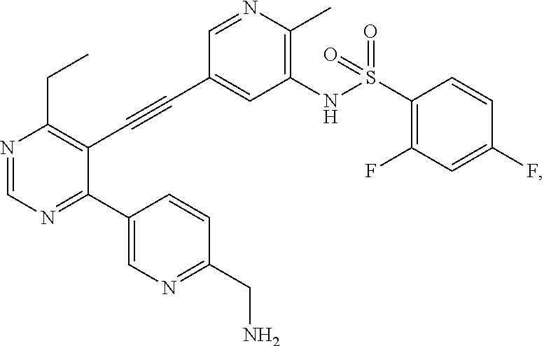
N1=CN=C(C2=CN=C(CN)C=C2)C(C#CC2=CC(NS(C3=C(F)C=C(F)C=C3)(=O)=O)=C(C)N=C2)=C1CC
